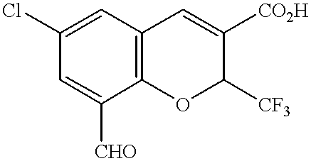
C1=C([CHO])C2=C(C=C1Cl)C=C([CO2H])C([CF3])O2
